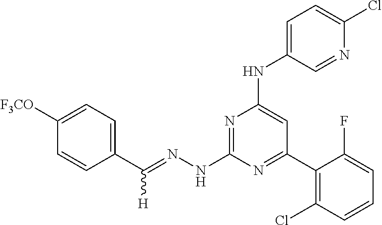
C1(C(=NNC2=NC(NC3=CC=C(Cl)N=C3)=CC(C3=C(Cl)C=CC=C3F)=N2)[H])=CC=C([F3CO])C=C1
